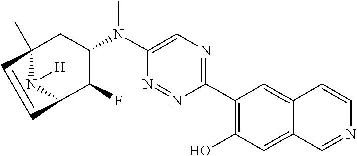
C1(C2=C(O)C=C3C(=C2)C=CN=C3)=NC=C(N(C2CC3(C)N([H])C(C2F)C=C3)C)N=N1
